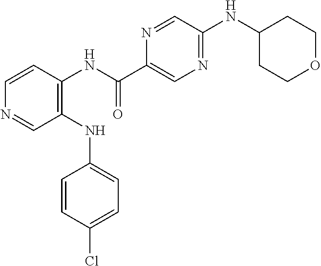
C1(NC2=CC=C(Cl)C=C2)=C(NC(C2=CN=C(NC3CCOCC3)C=N2)=O)C=CN=C1
